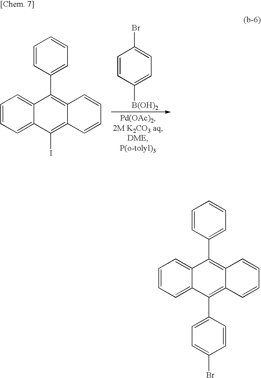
C1=CC([B(OH)2])=CC=C1Br.C1=CC(C2=C3C(=C(I)C4=CC=CC=C24)C=CC=C3)=CC=C1.C1=CC(C2=C3C(=C(C4=CC=C(Br)C=C4)C4=CC=CC=C24)C=CC=C3)=CC=C1
